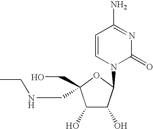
C1(O)C(O)C(N2C(=O)N=C(N)C=C2)OC1(CO)CNCC
